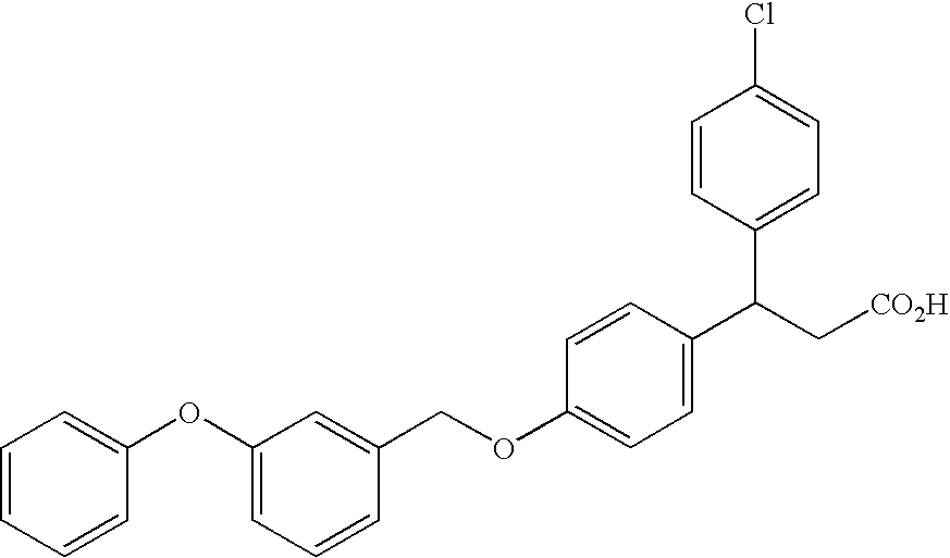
C1=CC=CC(OC2=CC=CC(COC3=CC=C(C(C[CO2H])C4=CC=C(Cl)C=C4)C=C3)=C2)=C1
